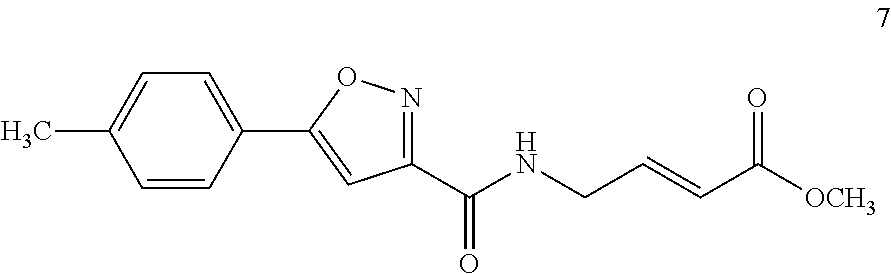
C1(C(NCC=CC([OCH3])=O)=O)=NOC(C2=CC=C(C)C=C2)=C1
